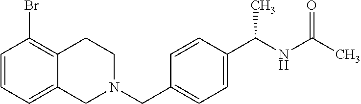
C1=CC=C2C(=C1Br)CCN(CC1=CC=C(C(NC(=O)C)C)C=C1)C2
